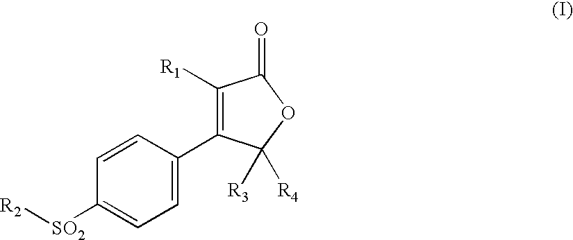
C1=CC([SO2][R2])=CC=C1C1=C([R1])C(=O)OC1([R4])[R3]
